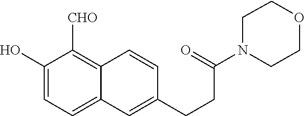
C1(O)=CC=C2C(=C1[CHO])C=CC(CCC(N1CCOCC1)=O)=C2
